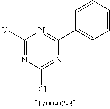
C1(Cl)=NC(Cl)=NC(C2=CC=CC=C2)=N1
